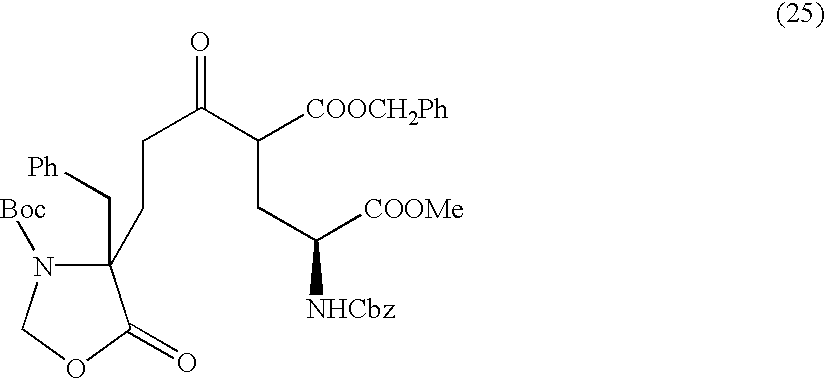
C1(C[Ph])(CCC(C(CC([COOMe])[NHCbz])[COOCH2Ph])=O)N([Boc])COC1=O
